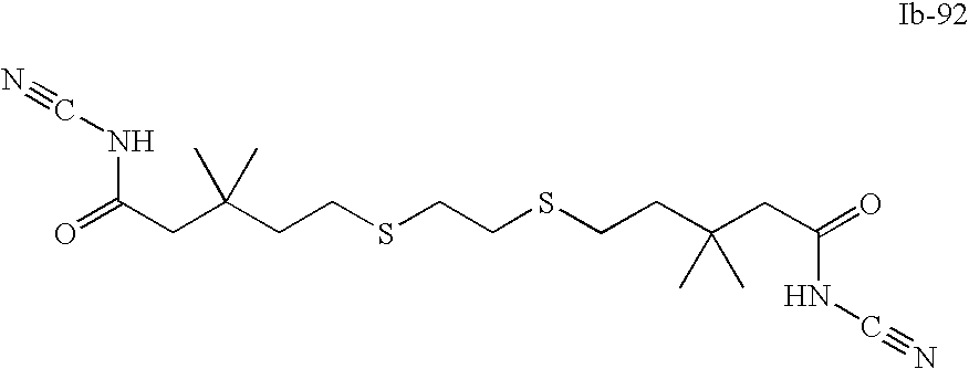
N#CNC(CC(CCSCCSCCC(CC(=O)NC#N)(C)C)(C)C)=O
